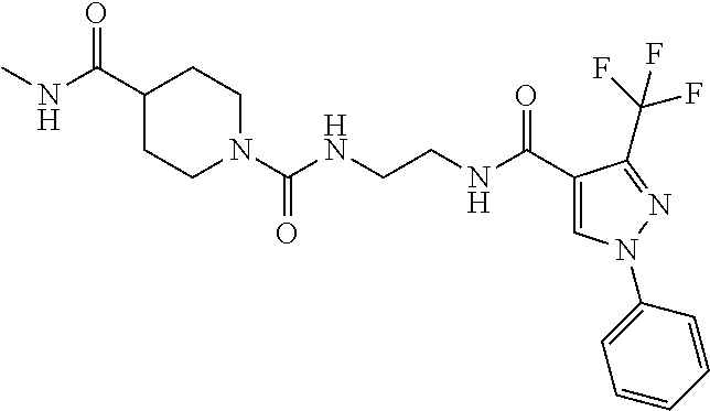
C1(C(=O)NC)CCN(C(NCCNC(C2=CN(C3=CC=CC=C3)N=C2C(F)(F)F)=O)=O)CC1
